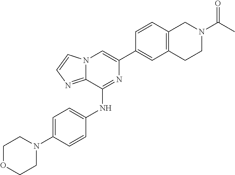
C1(C2=CC3=C(C=C2)CN(C(=O)C)CC3)=CN2C(=NC=C2)C(NC2=CC=C(N3CCOCC3)C=C2)=N1
